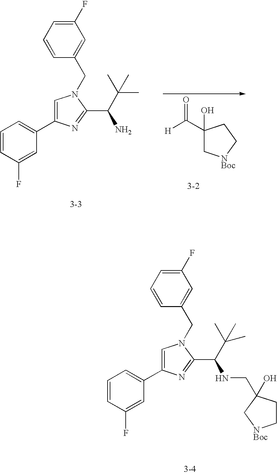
C1=CC(F)=CC(C2=CN(CC3=CC(F)=CC=C3)C(C(C(C)(C)C)NCC3(O)CC[NBoc]C3)=N2)=C1.C1(C([H])=O)(O)C[NBoc]CC1.C1=CC(F)=CC(C2=CN(CC3=CC(F)=CC=C3)C(C(C(C)(C)C)N)=N2)=C1
